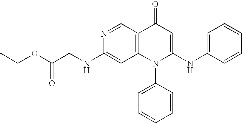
C1(NCC(OCC)=O)=CC2=C(C=N1)C(=O)C=C(NC1=CC=CC=C1)N2C1=CC=CC=C1
